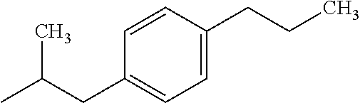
CC(CC1=CC=C(CCC)C=C1)C
